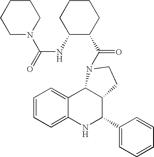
C12=CC=CC=C1NC(C1=CC=CC=C1)C1C2N(C(C2CCCCC2NC(=O)N2CCCCC2)=O)CC1
